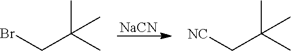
BrCC(C)(C)C.[NaCN].[NC]CC(C)(C)C
